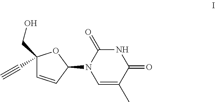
C(C1(C#C)C=CC(N2C=C(C)C(=O)NC2=O)O1)O
